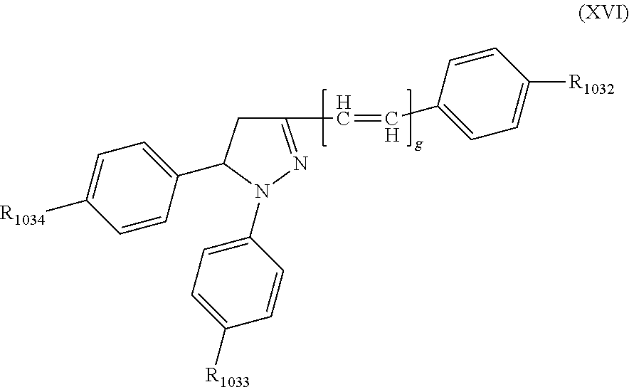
C1(C=CC2=CC=C([R1032])C=C2)=NN(C2=CC=C([R1033])C=C2)C(C2=CC=C([R1034])C=C2)C1
